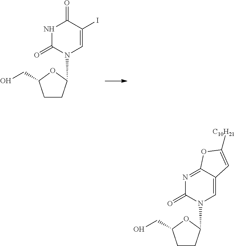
C1CC(N2C=C(I)C(=O)NC2=O)OC1CO.C1CC(N2C=C3C(=NC2=O)OC([C10H21])=C3)OC1CO
